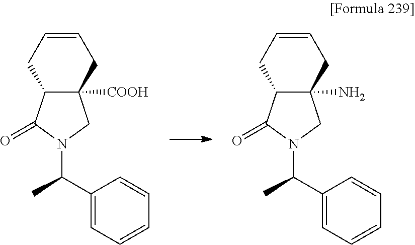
C1=CCC2C([COOH])(C1)CN(C(C1=CC=CC=C1)C)C2=O.C1=CCC2C(N)(C1)CN(C(C1=CC=CC=C1)C)C2=O
